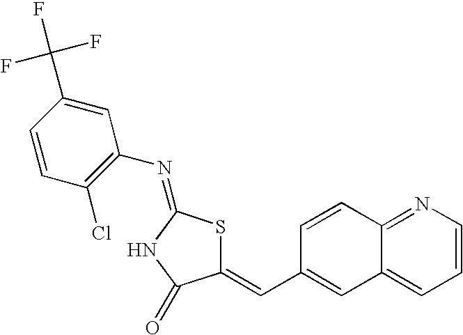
C1=C(C(F)(F)F)C=CC(Cl)=C1N=C1SC(=CC2=CC3=CC=CN=C3C=C2)C(=O)N1
